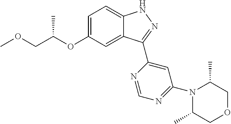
C1=C(OC(COC)C)C=C2C(=C1)NN=C2C1=CC(N2C(C)COCC2C)=NC=N1
